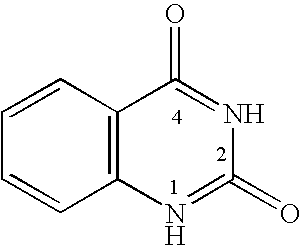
C12=C(C=CC=C1)C(=O)=NC(=O)=N2
